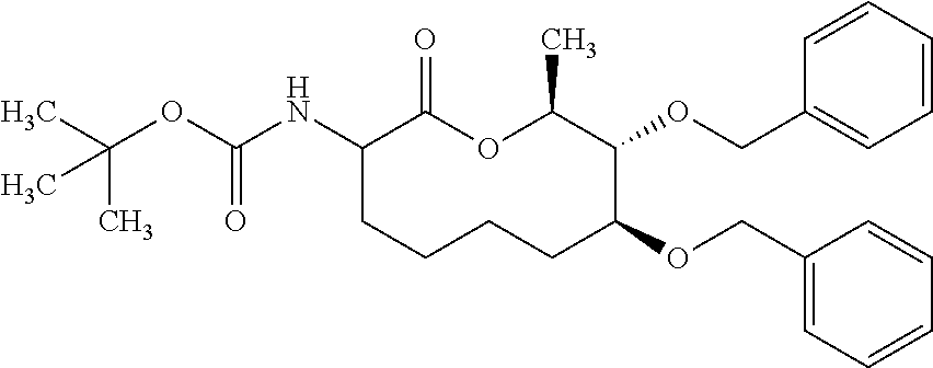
C1(NC(OC(C)(C)C)=O)CCCCC(OCC2=CC=CC=C2)C(OCC2=CC=CC=C2)C(C)OC1=O
